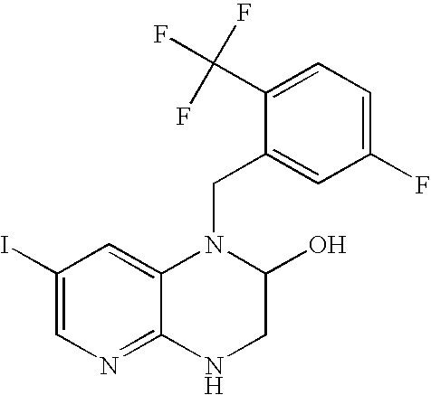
C1(I)=CN=C2C(=C1)N(CC1=CC(F)=CC=C1C(F)(F)F)C(O)CN2
